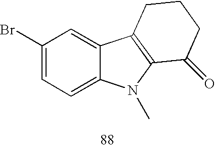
C1(Br)=CC=C2C(=C1)C1=C(N2C)C(=O)CCC1
